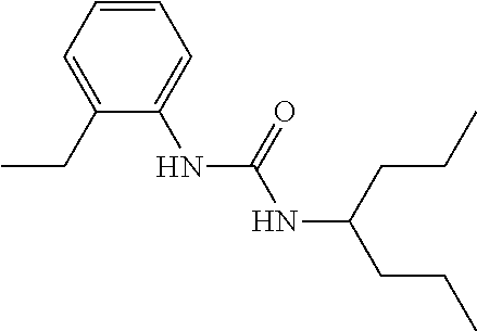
C1=C(CC)C(NC(=O)NC(CCC)CCC)=CC=C1
